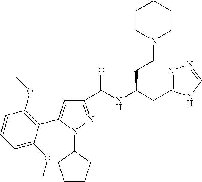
C1(C(NC(CC2=NN=CN2)CCN2CCCCC2)=O)=NN(C2CCCC2)C(C2=C(OC)C=CC=C2OC)=C1
